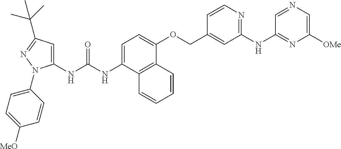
N(C(NC1=CC(C(C)(C)C)=NN1C1=CC=C([MeO])C=C1)=O)C1=CC=C(OCC2=CC(NC3=NC([OMe])=CN=C3)=NC=C2)C2=C1C=CC=C2
